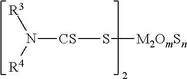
N([CS]S[M2OmSn])([R4])[R3]
